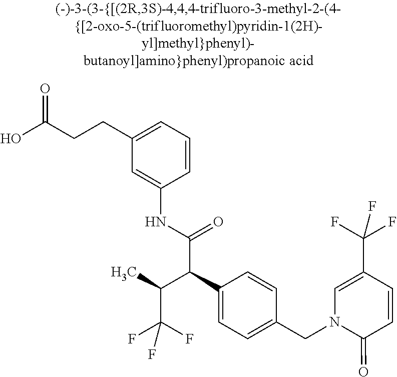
OC(CCC1=CC=CC(NC(=O)C(C2=CC=C(CN3C(=O)C=CC(C(F)(F)F)=C3)C=C2)C(C)C(F)(F)F)=C1)=O
